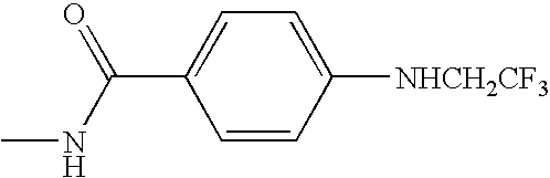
C1=CC([NHCH2CF3])=CC=C1C(NC)=O
